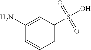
C1(N)=CC(S(O)(=O)=O)=CC=C1
